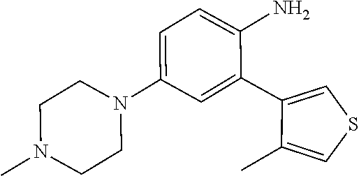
CN1CCN(C2=CC=C(N)C(C3=CSC=C3C)=C2)CC1
